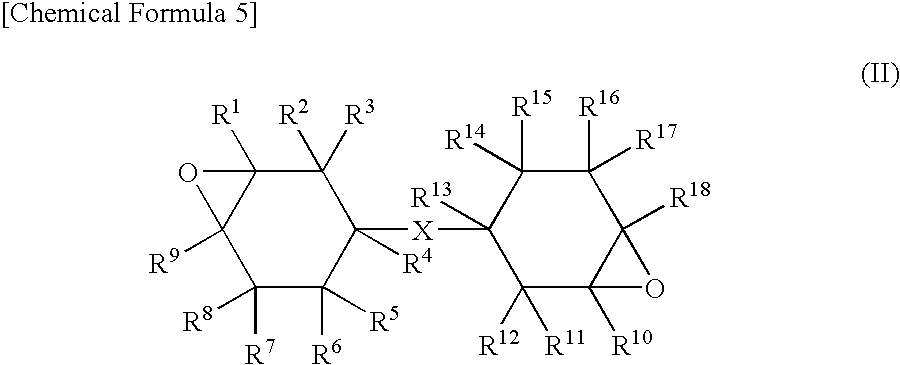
C1([R8])([R7])C([R6])([R5])C([R4])([X]C2([R13])C([R11])([R12])C3([R10])C([R18])(C([R16])([R17])C2([R15])[R14])O3)C([R2])([R3])C2([R1])C1([R9])O2
